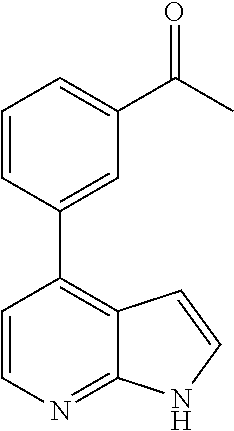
C1=CC(C2=C3C(=NC=C2)NC=C3)=CC(C(C)=O)=C1
